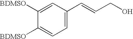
C1([BDMSO])=CC(C=CCO)=CC=C1[BDMSO]
